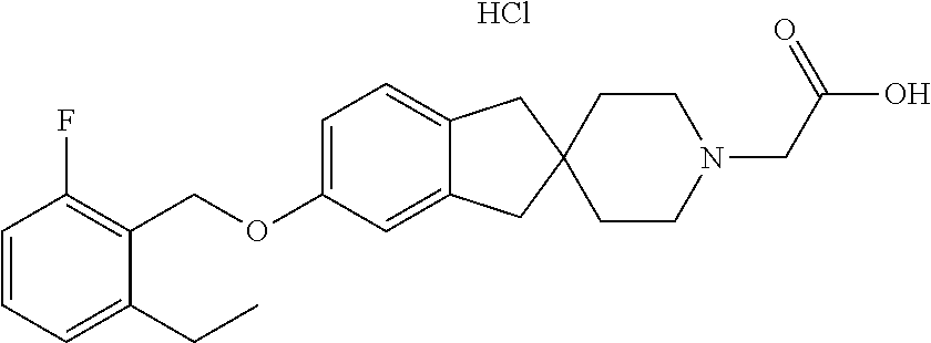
C1=C(OCC2=C(F)C=CC=C2CC)C=C2C(=C1)CC1(C2)CCN(CC(O)=O)CC1.Cl
